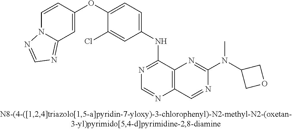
C1(OC2=CC=C(NC3=NC=NC4=C3N=C(N(C3COC3)C)N=C4)C=C2Cl)=CC2=NC=NN2C=C1
